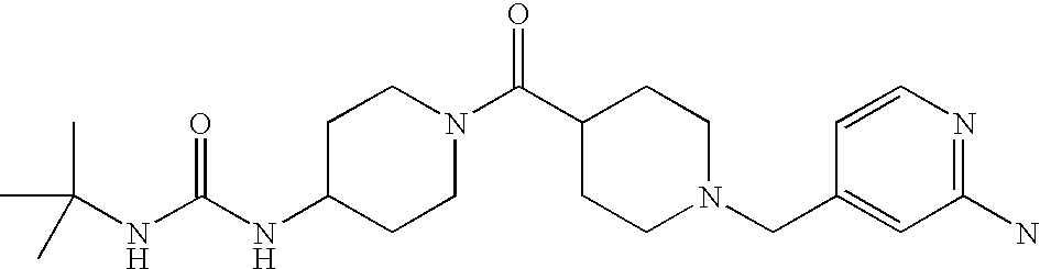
C(NC1CCN(C(C2CCN(CC3=CC(N)=NC=C3)CC2)=O)CC1)(NC(C)(C)C)=O
